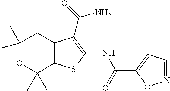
C1(C)(C)OC(C)(C)C2=C(C1)C(C(=O)N)=C(NC(C1=CC=NO1)=O)S2
